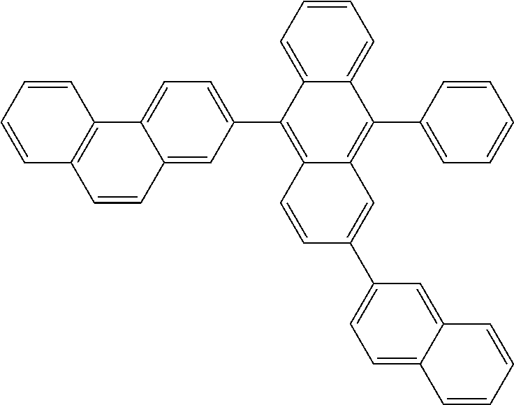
C1(C2=CC=C3C(=C2)C=CC2=C3C=CC=C2)=C2C(=C(C3=CC=CC=C3)C3=CC=CC=C13)C=C(C1=CC=C3C(=C1)C=CC=C3)C=C2
